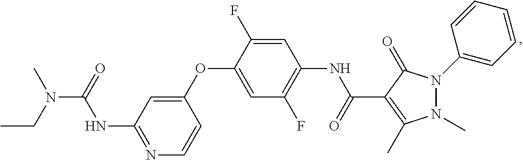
N1=C(NC(=O)N(C)CC)C=C(OC2=CC(F)=C(NC(=O)C3=C(C)N(C)N(C4=CC=CC=C4)C3=O)C=C2F)C=C1
